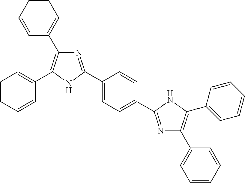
C1=C(C2=NC(C3=CC=CC=C3)=C(C3=CC=CC=C3)N2)C=CC(C2=NC(C3=CC=CC=C3)=C(C3=CC=CC=C3)N2)=C1
